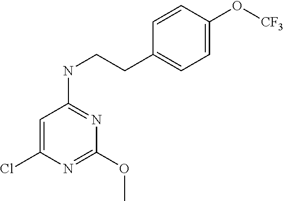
C1=C(Cl)N=C(OC)N=C1NCCC1=CC=C(O[CF3])C=C1
